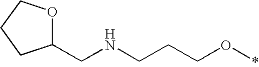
C1(CNCCCO*)OCCC1
